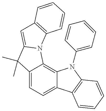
C12=CC=C3C(=C1N1C(=CC4=C1C=CC=C4)C2(C)C)N(C1=CC=CC=C1)C1=C3C=CC=C1
